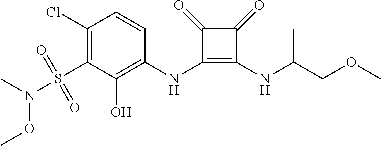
C1(Cl)=C(S(N(C)OC)(=O)=O)C(O)=C(NC2=C(NC(COC)C)C(=O)C2=O)C=C1
